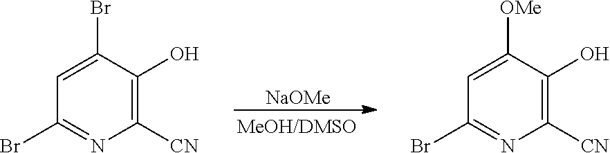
[NaOMe].C1([CN])=C(O)C(Br)=CC(Br)=N1.C1([CN])=C(O)C([OMe])=CC(Br)=N1
